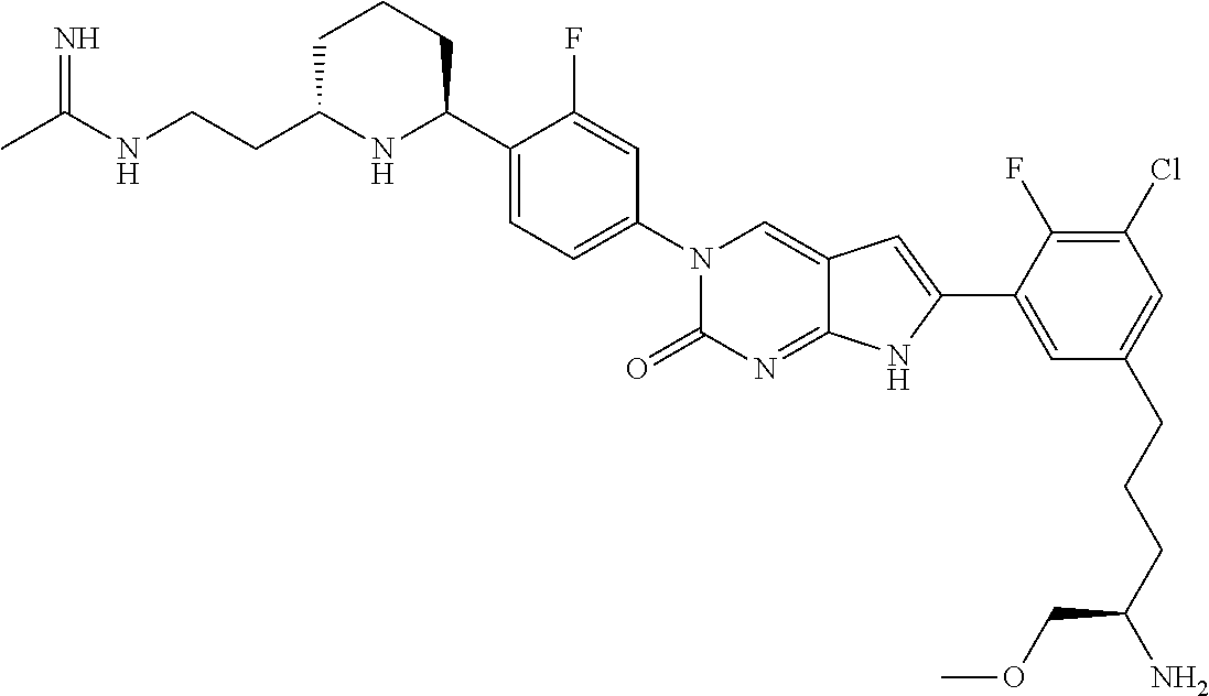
CC(NCCC1NC(C2=CC=C(N3C(=O)N=C4C(=C3)C=C(C3=CC(CCCC(N)COC)=CC(Cl)=C3F)N4)C=C2F)CCC1)=N
